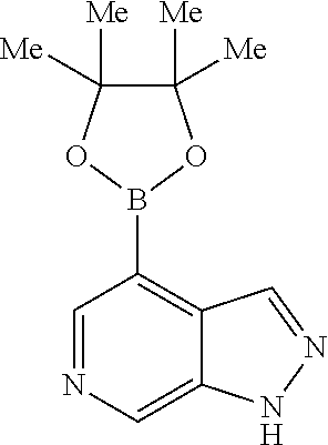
C1([Me])([Me])C([Me])([Me])OB(C2=C3C(=CN=C2)NN=C3)O1
